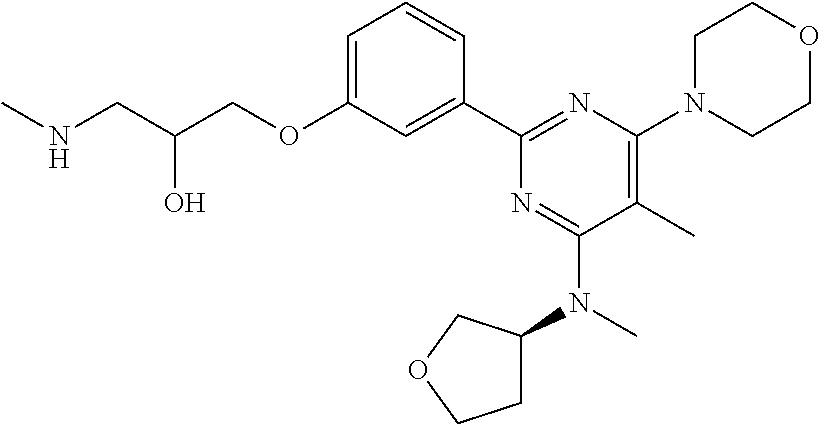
N(CC(COC1=CC=CC(C2=NC(N3CCOCC3)=C(C)C(N(C3CCOC3)C)=N2)=C1)O)C
